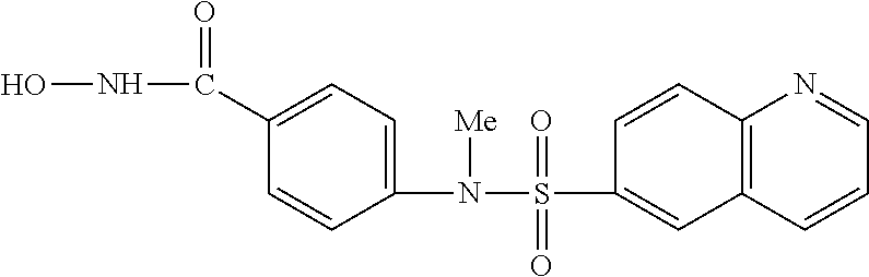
C1(S(N(C2=CC=C(C(NO)=O)C=C2)[Me])(=O)=O)=CC2=C(C=C1)N=CC=C2
